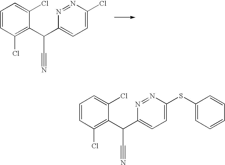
C1=CC(Cl)=C(C(C#N)C2=CC=C(Cl)N=N2)C(Cl)=C1.C1=CC(Cl)=C(C(C#N)C2=CC=C(SC3=CC=CC=C3)N=N2)C(Cl)=C1
